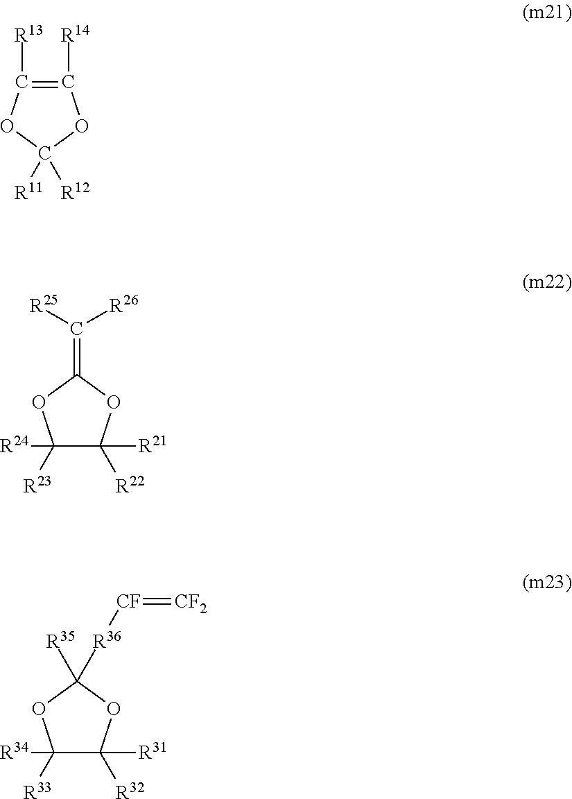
C1([R14])=C([R13])OC([R11])([R12])O1.C1([R24])([R23])C([R21])([R22])OC(=C([R25])[R26])O1.C1([R34])([R33])C([R31])([R32])OC([R36][CF]=[CF2])([R35])O1
